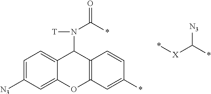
*[X]C(*)[N3].C1=C([N3])C=C2C(=C1)C(N(C(=O)*)[T])C1=C(O2)C=C(*)C=C1
